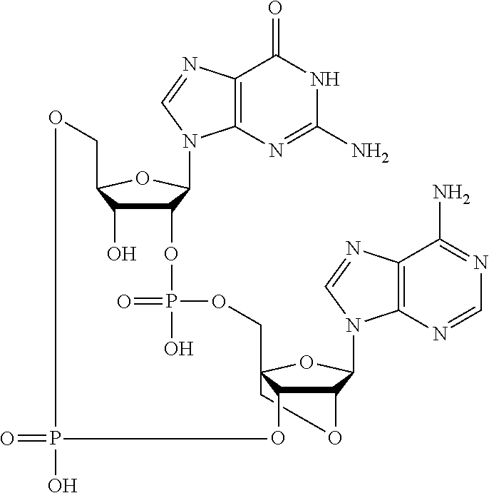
C1C2(COP(OC3C(O)C(CO)OC3N3C4=C(C(=O)NC(N)=N4)N=C3)(=O)O)C(O)C(C(N3C4=C(C(N)=NC=N4)N=C3)O2)O1.O=PO
